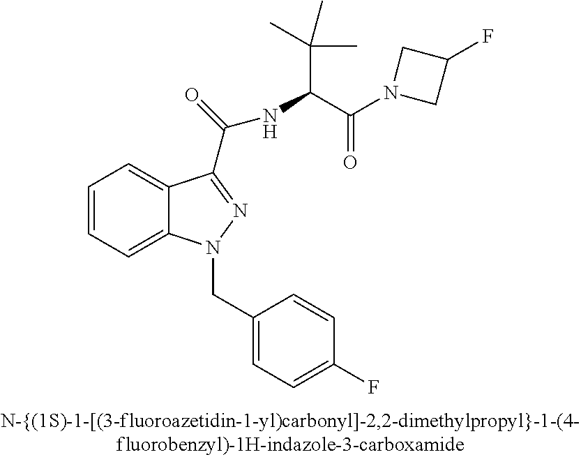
C1=CC=C2C(=C1)C(C(=O)NC(C(N1CC(F)C1)=O)C(C)(C)C)=NN2CC1=CC=C(F)C=C1
